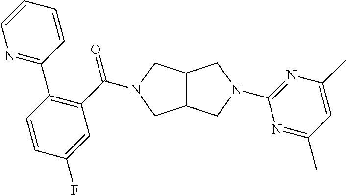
C12C(CN(C(C3=C(C4=NC=CC=C4)C=CC(F)=C3)=O)C1)CN(C1=NC(C)=CC(C)=N1)C2
